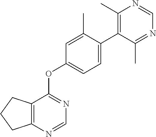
C12=C(N=CN=C1OC1=CC=C(C3=C(C)N=CN=C3C)C(C)=C1)CCC2
